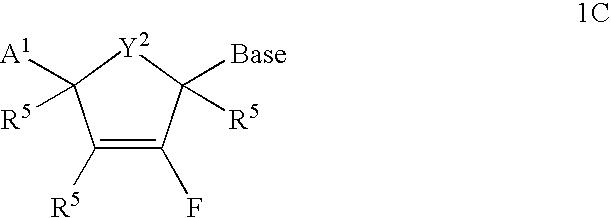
C1([R5])=C(F)C([Base])([R5])[Y2]C1([A1])[R5]
